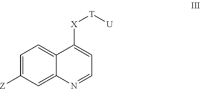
C1=C([Z])C=C2C(=C1)C([X][T][U])=CC=N2
